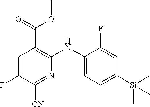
C1=C(F)C([CN])=NC(NC2=CC=C([Si](C)(C)C)C=C2F)=C1C(OC)=O
